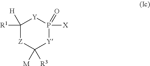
C1([R1])([H])[Z]C([M])([R3])[Y]P([X])(=O)[Y]1
